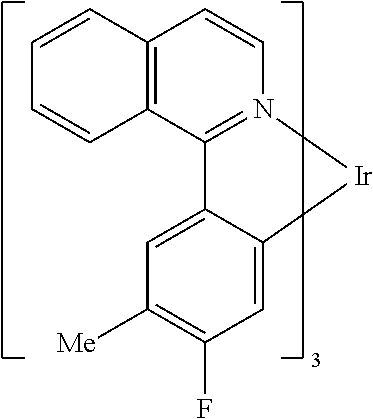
C12=N(C=CC3=C1C=CC=C3)[Ir]C1=CC(F)=C([Me])C=C21
